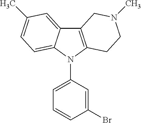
C12=C(N(C3=CC=CC(Br)=C3)C3=CC=C(C)C=C13)CCN(C)C2
